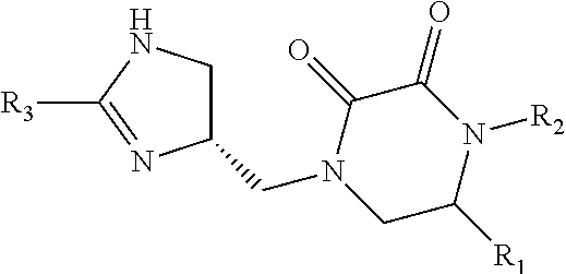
C1(CN2CC([R1])N([R2])C(=O)C2=O)CNC([R3])=N1
